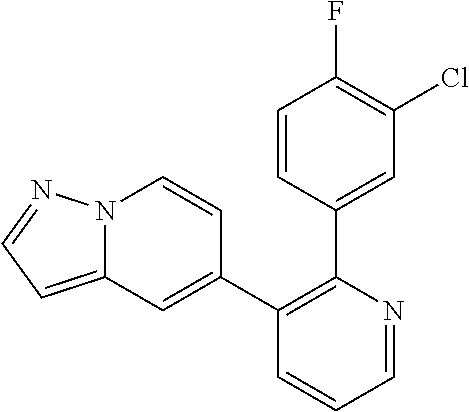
C1=CC(C2=C(C3=CC4=CC=NN4C=C3)C=CC=N2)=CC(Cl)=C1F
